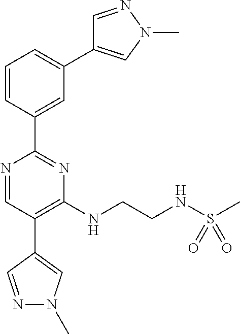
C1=NN(C)C=C1C1=CC=CC(C2=NC(NCCNS(C)(=O)=O)=C(C3=CN(C)N=C3)C=N2)=C1
